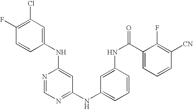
C1(NC2=CC(Cl)=C(F)C=C2)=CC(NC2=CC=CC(NC(C3=CC=CC([CN])=C3F)=O)=C2)=NC=N1
